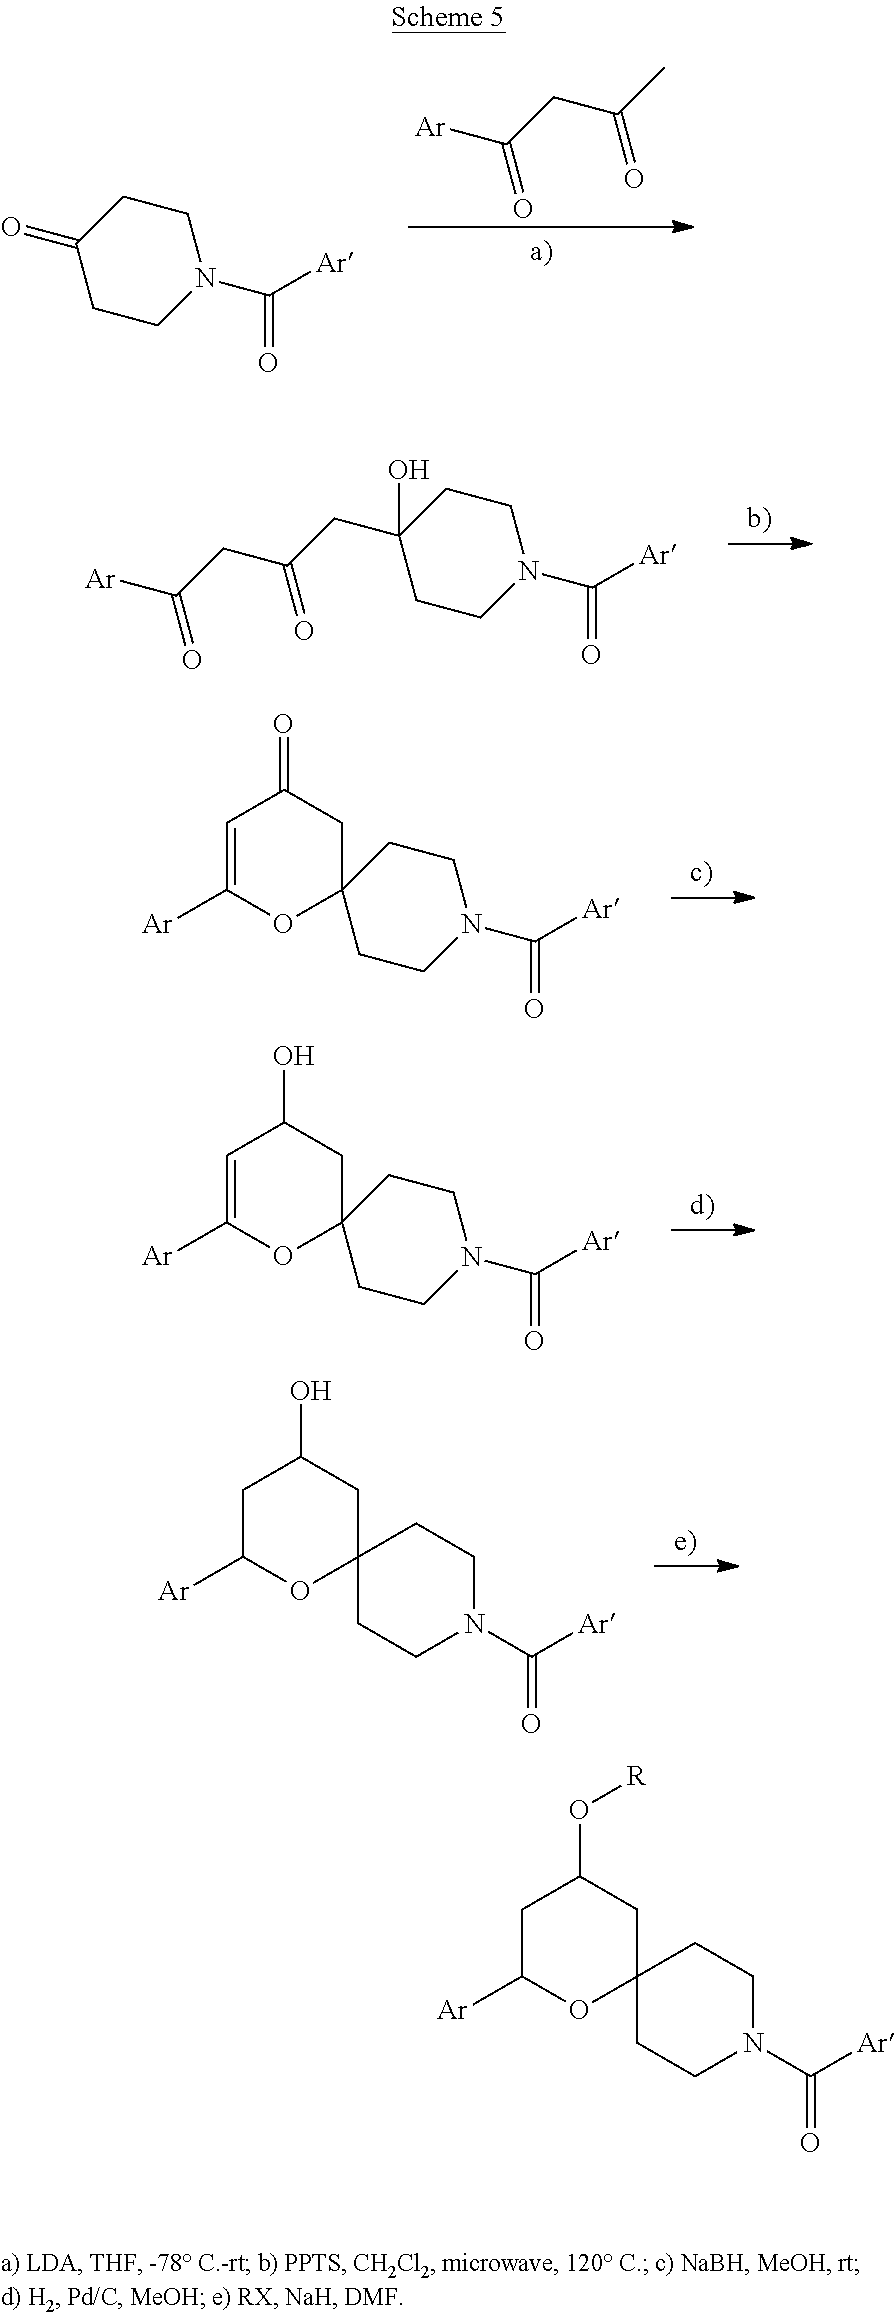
C1CC(=O)CCN1C(=O)[Ar].[Ar]C(CC(C)=O)=O.C1CC(CC(CC([Ar])=O)=O)(O)CCN1C(=O)[Ar].C1CC2(CCN1C(=O)[Ar])CC(=O)C=C([Ar])O2.C1CC2(CCN1C(=O)[Ar])CC(O)C=C([Ar])O2.C12(CC(O)CC([Ar])O1)CCN(C(=O)[Ar])CC2.C12(CC(O[R])CC([Ar])O1)CCN(C(=O)[Ar])CC2
